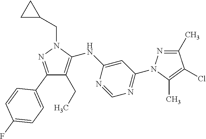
C1(C)=NN(C2=NC=NC(NC3=C(CC)C(C4=CC=C(F)C=C4)=NN3CC3CC3)=C2)C(C)=C1Cl
